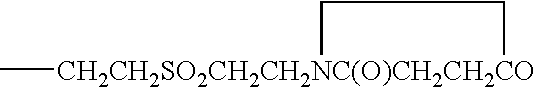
C[CH2CH2SO2CH2CH2NC(O)CH2CH2CO]1CC1
